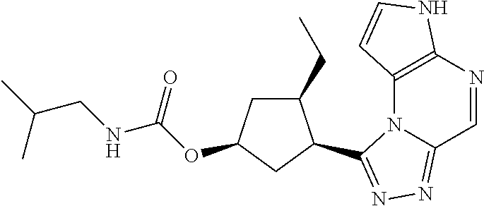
C12=C(N=CC3=NN=C(C4C(CC)CC(OC(NCC(C)C)=O)C4)N13)NC=C2
